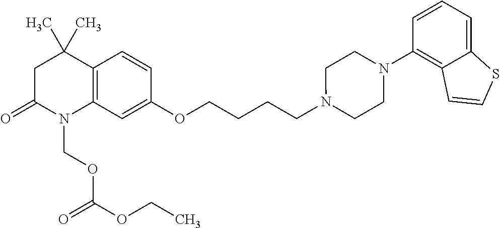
C1C(=O)N(COC(OCC)=O)C2=C(C1(C)C)C=CC(OCCCCN1CCN(C3=C4C(=CC=C3)SC=C4)CC1)=C2
